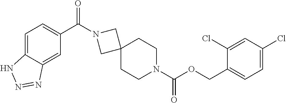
O(C(N1CCC2(CC1)CN(C(C1=CC=C3C(=C1)N=NN3)=O)C2)=O)CC1=CC=C(Cl)C=C1Cl
